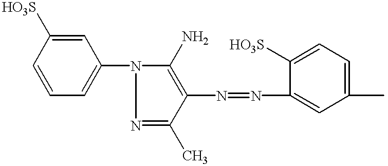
C1=C([HO3S])C=CC=C1N1C(N)=C(N=NC2=CC(C)=CC=C2[HO3S])C(C)=N1
